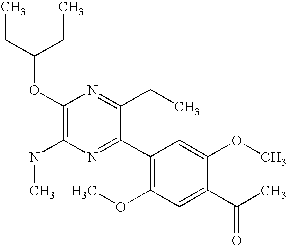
O(C(CC)CC)C1=C(NC)N=C(C2=C(OC)C=C(C(C)=O)C(OC)=C2)C(CC)=N1
